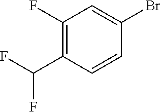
C1(F)=C(C(F)F)C=CC(Br)=C1
